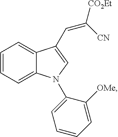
C1=CC=C2C(=C1)C(C=C([CO2Et])[CN])=CN2C1=CC=CC=C1[OMe]
